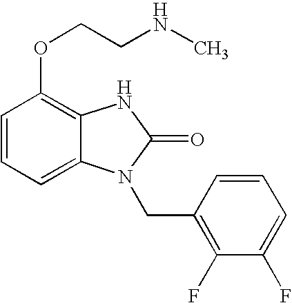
C1=CC=C2C(=C1OCCNC)NC(=O)N2CC1=C(F)C(F)=CC=C1
